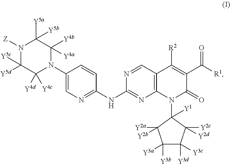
N1([Z])C([Y5d])([Y5c])C([Y4d])([Y4c])N(C2=CN=C(NC3=NC4=C(C=N3)C([R2])=C(C([R1])=O)C(=O)N4C3([Y1])C([Y2a])([Y2b])C([Y3b])([Y3a])C([Y3c])([Y3d])C3([Y2c])[Y2d])C=C2)C([Y4b])([Y4a])C1([Y5a])[Y5b]
